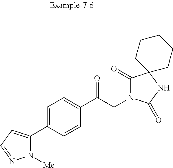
C1(C2=CC=NN2[Me])=CC=C(C(CN2C(=O)C3(NC2=O)CCCCC3)=O)C=C1
